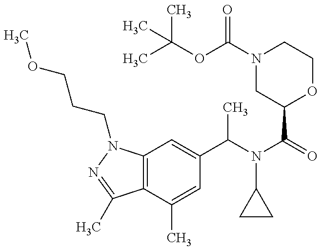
C12=C(N(CCCOC)N=C1C)C=C(C(N(C(=O)C1OCCN(C(OC(C)(C)C)=O)C1)C1CC1)C)C=C2C
